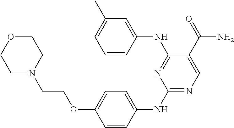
C1(NC2=CC=C(OCCN3CCOCC3)C=C2)=NC=C(C(=O)N)C(NC2=CC(C)=CC=C2)=N1
